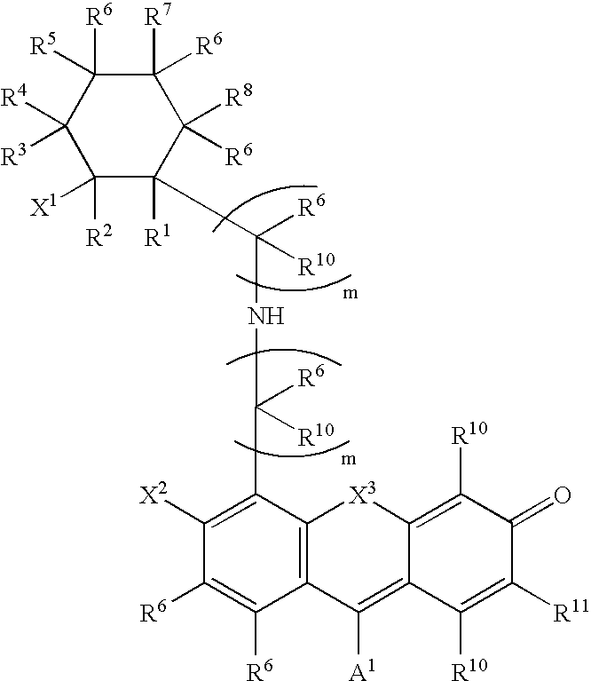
C1([R2])([X1])C([R1])(C(NC(C2=C([X2])C([R6])=C([R6])C3=C2[X3]C2=C([R10])C(=O)C([R11])=C([R10])C2=C3[A1])([R10])[R6])([R6])[R10])C([R8])([R6])C([R7])([R6])C([R6])([R5])C1([R4])[R3]
